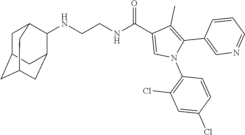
C(CNC(C1=CN(C2=C(Cl)C=C(Cl)C=C2)C(C2=CN=CC=C2)=C1C)=O)NC1C2CC3CC(CC1C3)C2
